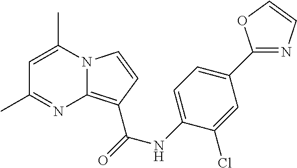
N12C(=C(C(=O)NC3=CC=C(C4=NC=CO4)C=C3Cl)C=C1)N=C(C)C=C2C
